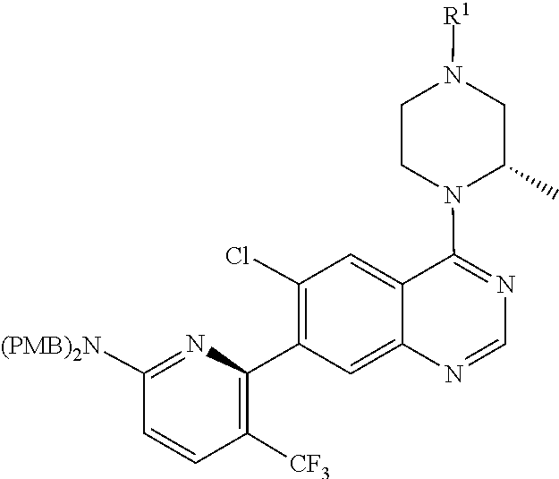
N1=CN=C(N2CCN([R1])CC2C)C2=CC(Cl)=C(C3=C([CF3])C=CC([(PMB)2N])=N3)C=C12
